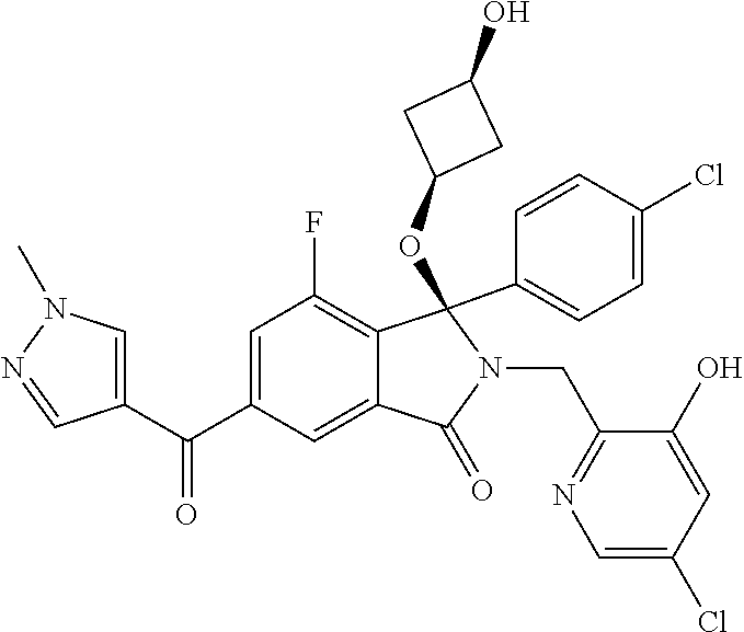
C1=C(C(=O)C2=CN(C)N=C2)C=C2C(=C1F)C(C1=CC=C(Cl)C=C1)(OC1CC(O)C1)N(CC1=NC=C(Cl)C=C1O)C2=O
